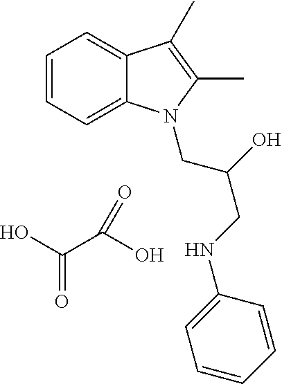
C1=CC=C2C(=C1)C(C)=C(C)N2CC(CNC1=CC=CC=C1)O.OC(C(O)=O)=O
